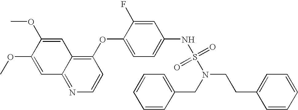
C1(OC2=CC=C(NS(=O)(=O)N(CC3=CC=CC=C3)CCC3=CC=CC=C3)C=C2F)=C2C(=NC=C1)C=C(OC)C(OC)=C2
